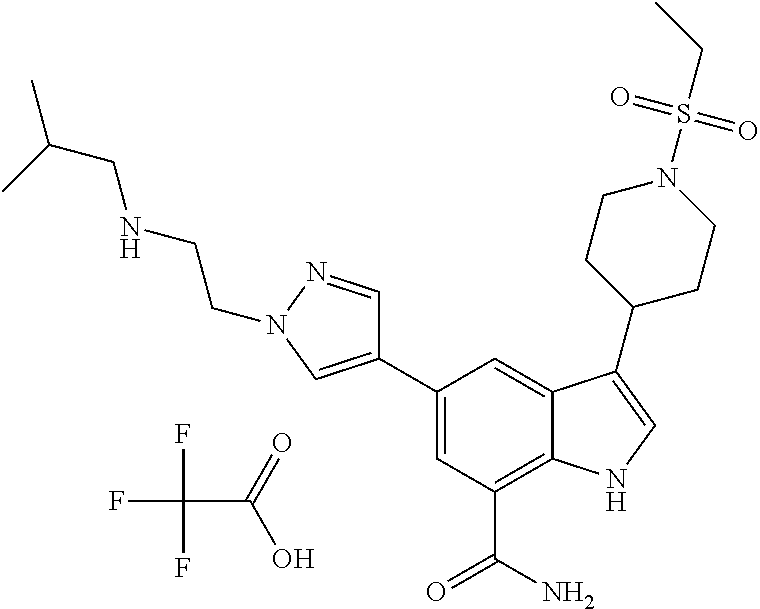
C1(C2=CN(CCNCC(C)C)N=C2)=CC(C(N)=O)=C2C(=C1)C(C1CCN(S(CC)(=O)=O)CC1)=CN2.FC(F)(F)C(O)=O
